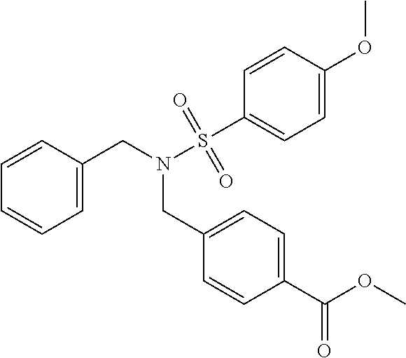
C1=C(CN(S(C2=CC=C(OC)C=C2)(=O)=O)CC2=CC=C(C(OC)=O)C=C2)C=CC=C1
